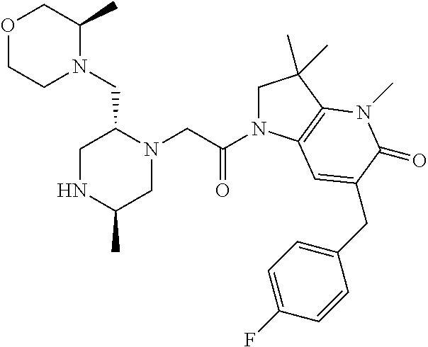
O1CCN(CC2CNC(C)CN2CC(N2CC(C)(C)C3=C2C=C(CC2=CC=C(F)C=C2)C(=O)N3C)=O)C(C)C1
